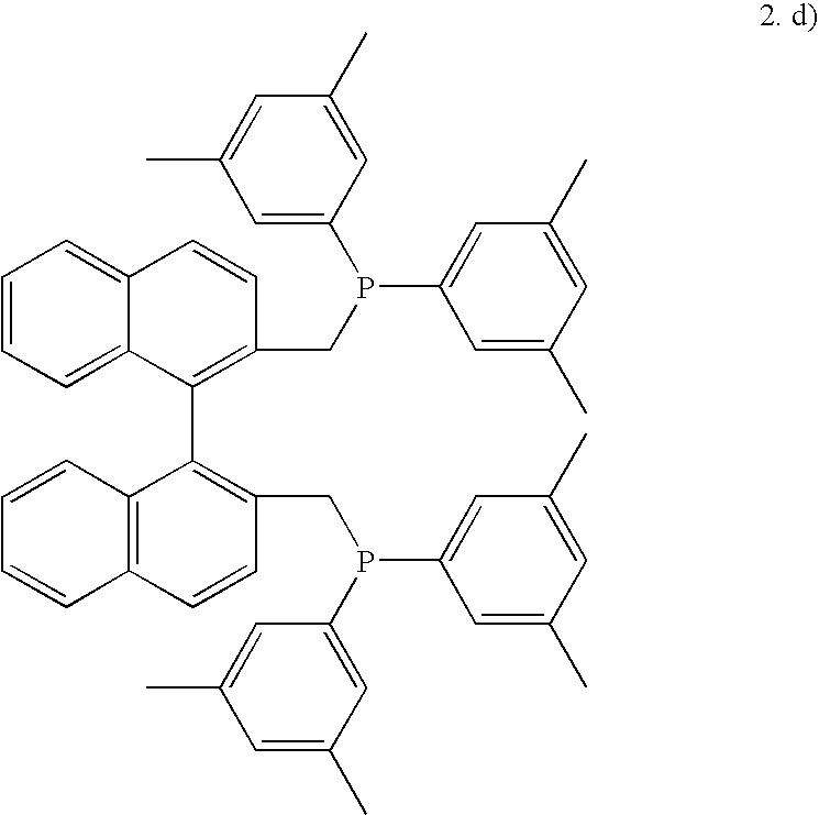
C1=CC=C2C(=C1)C=CC(CP(C1=CC(C)=CC(C)=C1)C1=CC(C)=CC(C)=C1)=C2C1=C(CP(C2=CC(C)=CC(C)=C2)C2=CC(C)=CC(C)=C2)C=CC2=C1C=CC=C2
